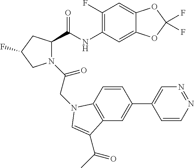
C1=CN=NC=C1C1=CC2=C(C=C1)N(CC(N1C(C(NC3=C(F)C=C4C(=C3)OC(F)(F)O4)=O)CC(F)C1)=O)C=C2C(C)=O
